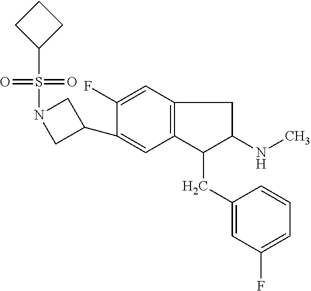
C1(C2=CC3=C(C=C2F)CC(NC)C3CC2=CC(F)=CC=C2)CN(S(=O)(=O)C2CCC2)C1
